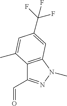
C12=C(N(C)N=C1C=O)C=C(C(F)(F)F)C=C2C
